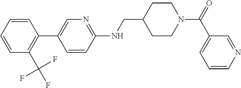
C1=CC=CC(C(F)(F)F)=C1C1=CN=C(NCC2CCN(C(=O)C3=CC=CN=C3)CC2)C=C1
